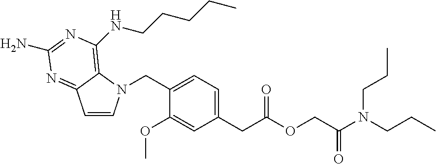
C1=CN(CC2=CC=C(CC(OCC(N(CCC)CCC)=O)=O)C=C2OC)C2=C(NCCCCC)N=C(N)N=C12
